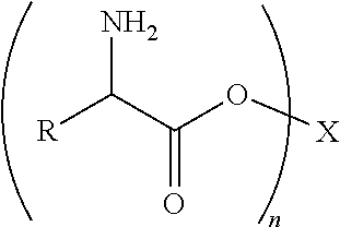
[R]C(C(O[X])=O)N
